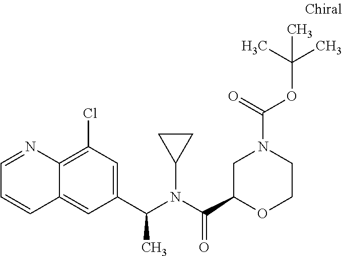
C1(C(N(C(C2OCCN(C(OC(C)(C)C)=O)C2)=O)C2CC2)C)=CC(Cl)=C2C(=C1)C=CC=N2
